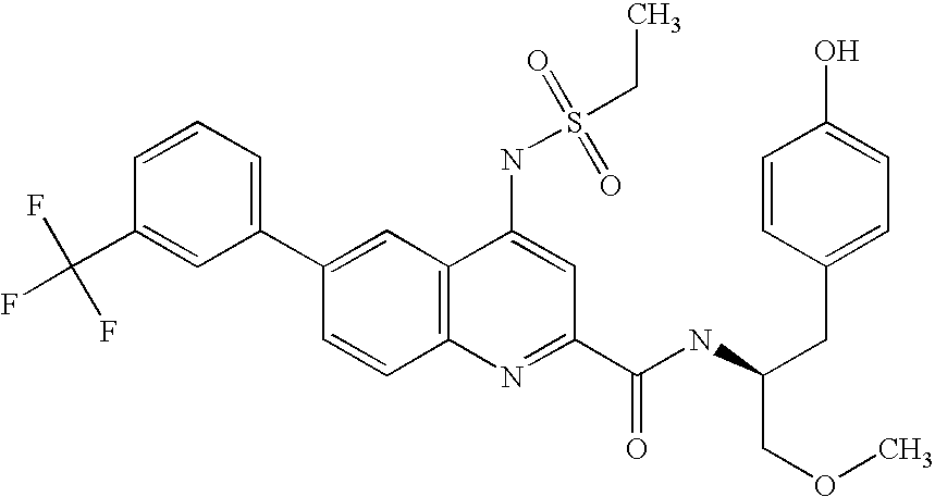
C1=CC(C(F)(F)F)=CC(C2=CC3=C(C=C2)N=C(C(NC(CC2=CC=C(O)C=C2)COC)=O)C=C3NS(CC)(=O)=O)=C1
